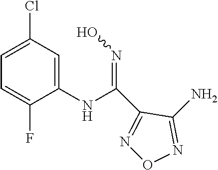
N1=C(N)C(C(NC2=CC(Cl)=CC=C2F)=NO)=NO1
